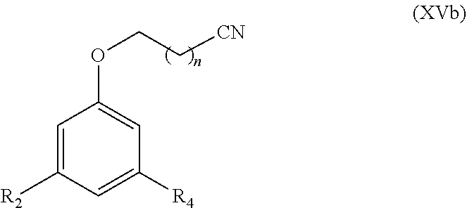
C1=C([R2])C=C([R4])C=C1OCC[CN]
